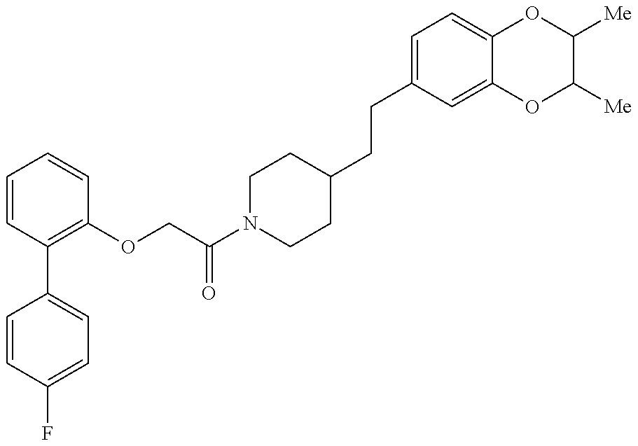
C1=CC(F)=CC=C1C1=C(OCC(N2CCC(CCC3=CC=C4C(=C3)OC([Me])C([Me])O4)CC2)=O)C=CC=C1
